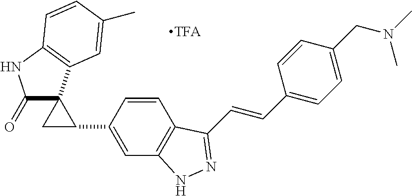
C1(C2C3(C(=O)NC4=C3C=C(C)C=C4)C2)=CC2=C(C=C1)C(C=CC1=CC=C(CN(C)C)C=C1)=NN2
